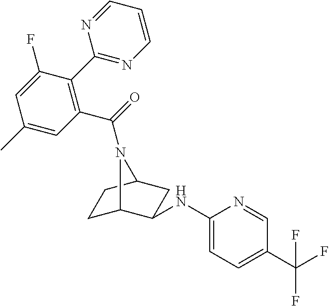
C1(NC2C3CCC(C2)N3C(=O)C2=C(C3=NC=CC=N3)C(F)=CC(C)=C2)=CC=C(C(F)(F)F)C=N1
